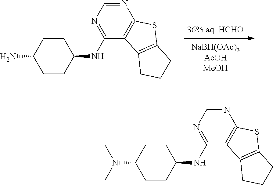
[36% aq. HCHO].C1CC(NC2=NC=NC3=C2C2=C(S3)CCC2)CCC1N.C1CC(NC2=NC=NC3=C2C2=C(S3)CCC2)CCC1N(C)C
